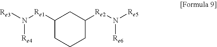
[Re3]N([Re1]C1CC([Re2]N([Re5])[Re6])CCC1)[Re4]
